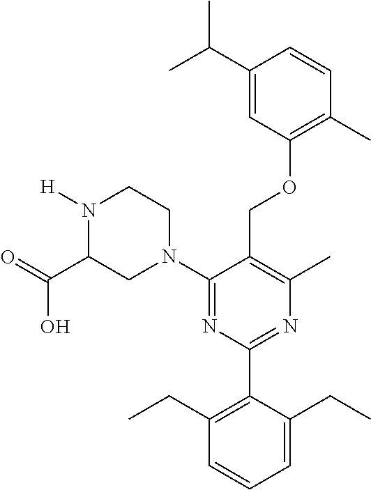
C1(C(C)C)=CC(OCC2=C(C)N=C(C3=C(CC)C=CC=C3CC)N=C2N2CCN([H])C(C(=O)O)C2)=C(C)C=C1
